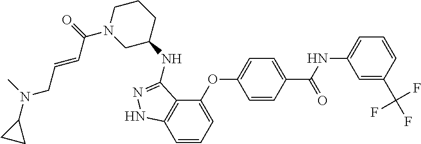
C1C(NC2=NNC3=C2C(OC2=CC=C(C(NC4=CC=CC(C(F)(F)F)=C4)=O)C=C2)=CC=C3)CCCN1C(=O)C=CCN(C1CC1)C
